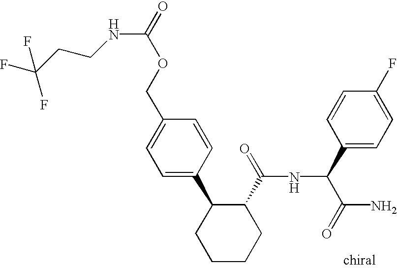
C1=C(C2CCCCC2C(=O)NC(C(N)=O)C2=CC=C(F)C=C2)C=CC(COC(=O)NCCC(F)(F)F)=C1
